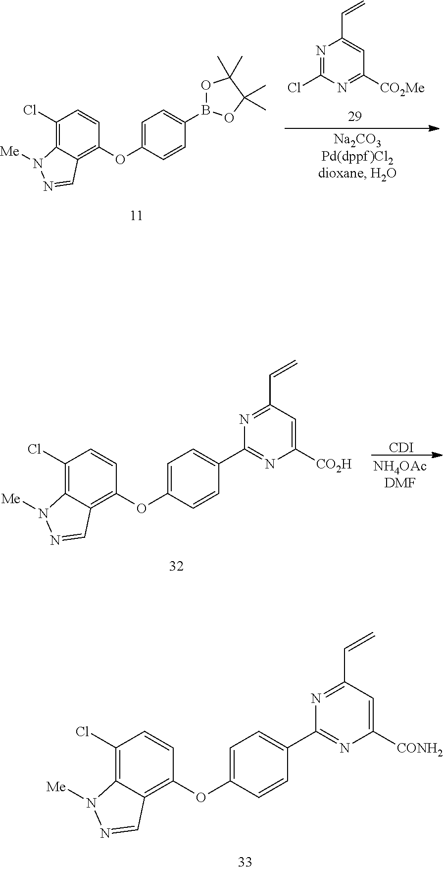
C1(Cl)=C2C(=C(OC3=CC=C(B4OC(C)(C)C(C)(C)O4)C=C3)C=C1)C=NN2[Me].N1=C(Cl)N=C([CO2Me])C=C1C=C.C1(Cl)=C2C(=C(OC3=CC=C(C4=NC([CO2H])=CC(C=C)=N4)C=C3)C=C1)C=NN2[Me].[CDI].C1(Cl)=C2C(=C(OC3=CC=C(C4=NC([CONH2])=CC(C=C)=N4)C=C3)C=C1)C=NN2[Me]
